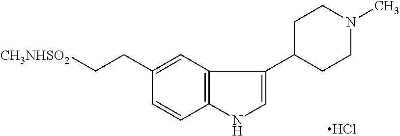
[CH3NHSO2]CCC1=CC2=C(C=C1)NC=C2C1CCN(C)CC1.Cl
